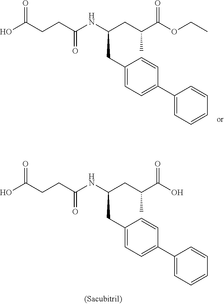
OC(CCC(NC(CC(C(O)=O)C)CC1=CC=C(C2=CC=CC=C2)C=C1)=O)=O.OC(CCC(NC(CC(C(OCC)=O)C)CC1=CC=C(C2=CC=CC=C2)C=C1)=O)=O
